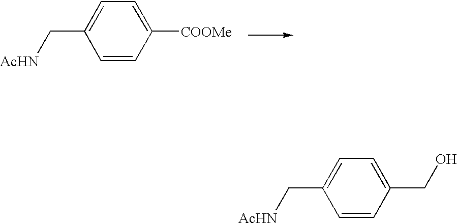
C1=CC([COOMe])=CC=C1C[AcHN].C1=CC(CO)=CC=C1C[AcHN]
